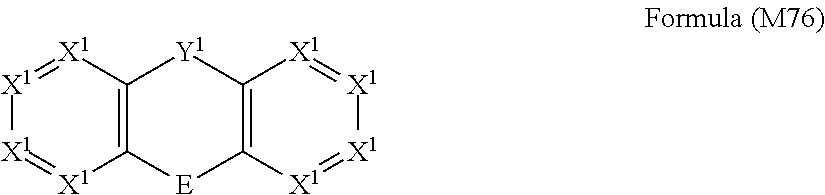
[X1]1=[X1]C2=C([X1]=[X1]1)[E]C1=C([Y1]2)[X1]=[X1][X1]=[X1]1
